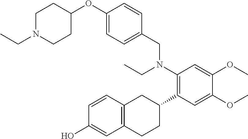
C1(OC2CCN(CC)CC2)=CC=C(CN(C2=C(C3CC4=C(CC3)C=C(O)C=C4)C=C(OC)C(OC)=C2)CC)C=C1
